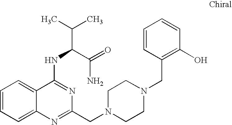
C1=CC=C2C(=C1)C(NC(C(N)=O)C(C)C)=NC(CN1CCN(CC3=C(O)C=CC=C3)CC1)=N2
